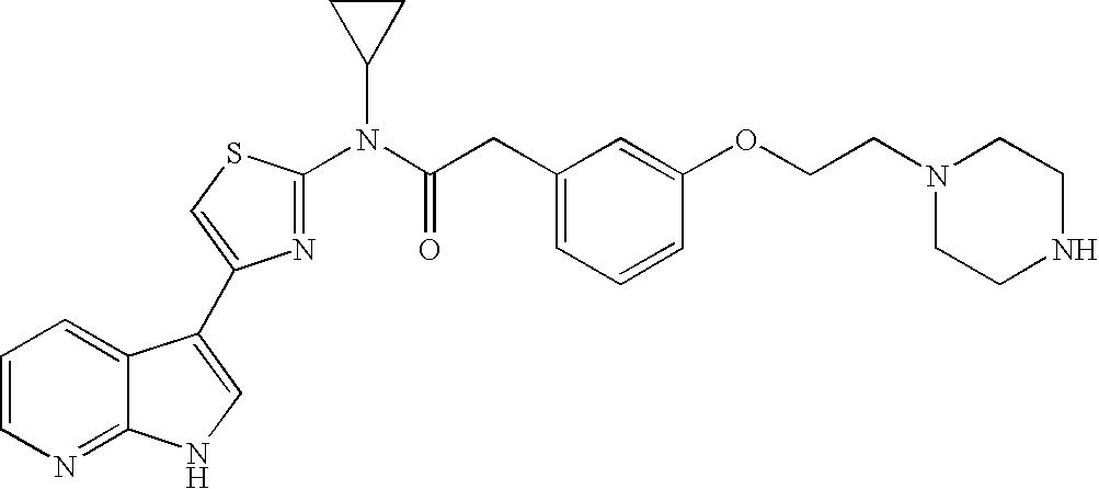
C1=CN=C2C(=C1)C(C1=CSC(N(C(CC3=CC=CC(OCCN4CCNCC4)=C3)=O)C3CC3)=N1)=CN2
